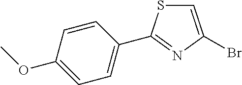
C1=C(Br)N=C(C2=CC=C(OC)C=C2)S1
